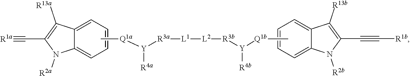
C1=C2C(=CC=C1)C([R13b])=C(C#C[R1b])N2[R2b].C[Q1b][Y]([R3b][L2][L1][R3a][Y]([Q1a]C)[R4a])[R4b].C1=C2C(=CC=C1)C([R13a])=C(C#[R1a])N2[R2a]
